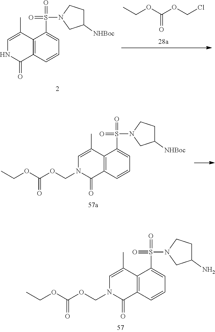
C12=C(C=CC=C1S(=O)(N1CC(N)CC1)=O)C(=O)N(COC(OCC)=O)C=C2C.C12=C(C=CC=C1S(=O)(N1CC([NHBoc])CC1)=O)C(=O)NC=C2C.C(C)OC(OCCl)=O.C12=C(C=CC=C1S(=O)(N1CC([NHBoc])CC1)=O)C(=O)N(COC(OCC)=O)C=C2C
